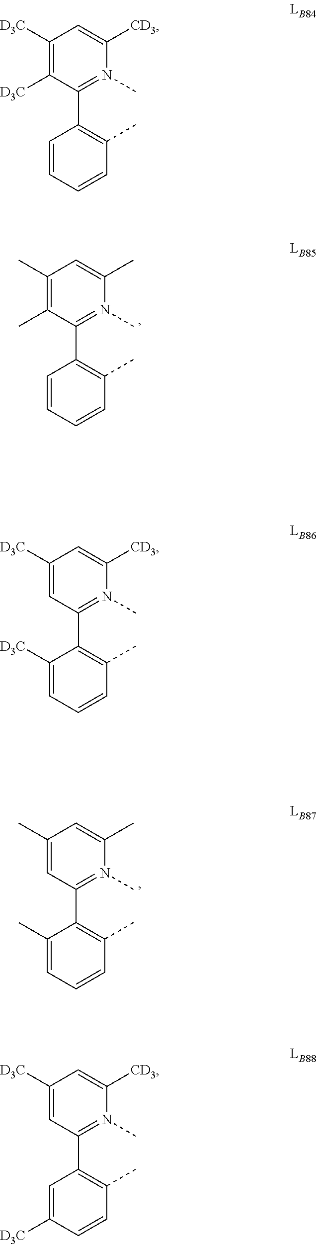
C1([D3C])=C([D3C])C(C2=C(C)C=CC=C2)=N(C)C([CD3])=C1.C1([D3C])=CC(C2=C(C)C=CC=C2[D3C])=N(C)C([CD3])=C1.C1([D3C])=CC(C2=C(C)C=CC([D3C])=C2)=N(C)C([CD3])=C1.C1(C)=C(C)C(C2=C(C)C=CC=C2)=N(C)C(C)=C1.C1(C)=CC(C2=C(C)C=CC=C2C)=N(C)C(C)=C1
